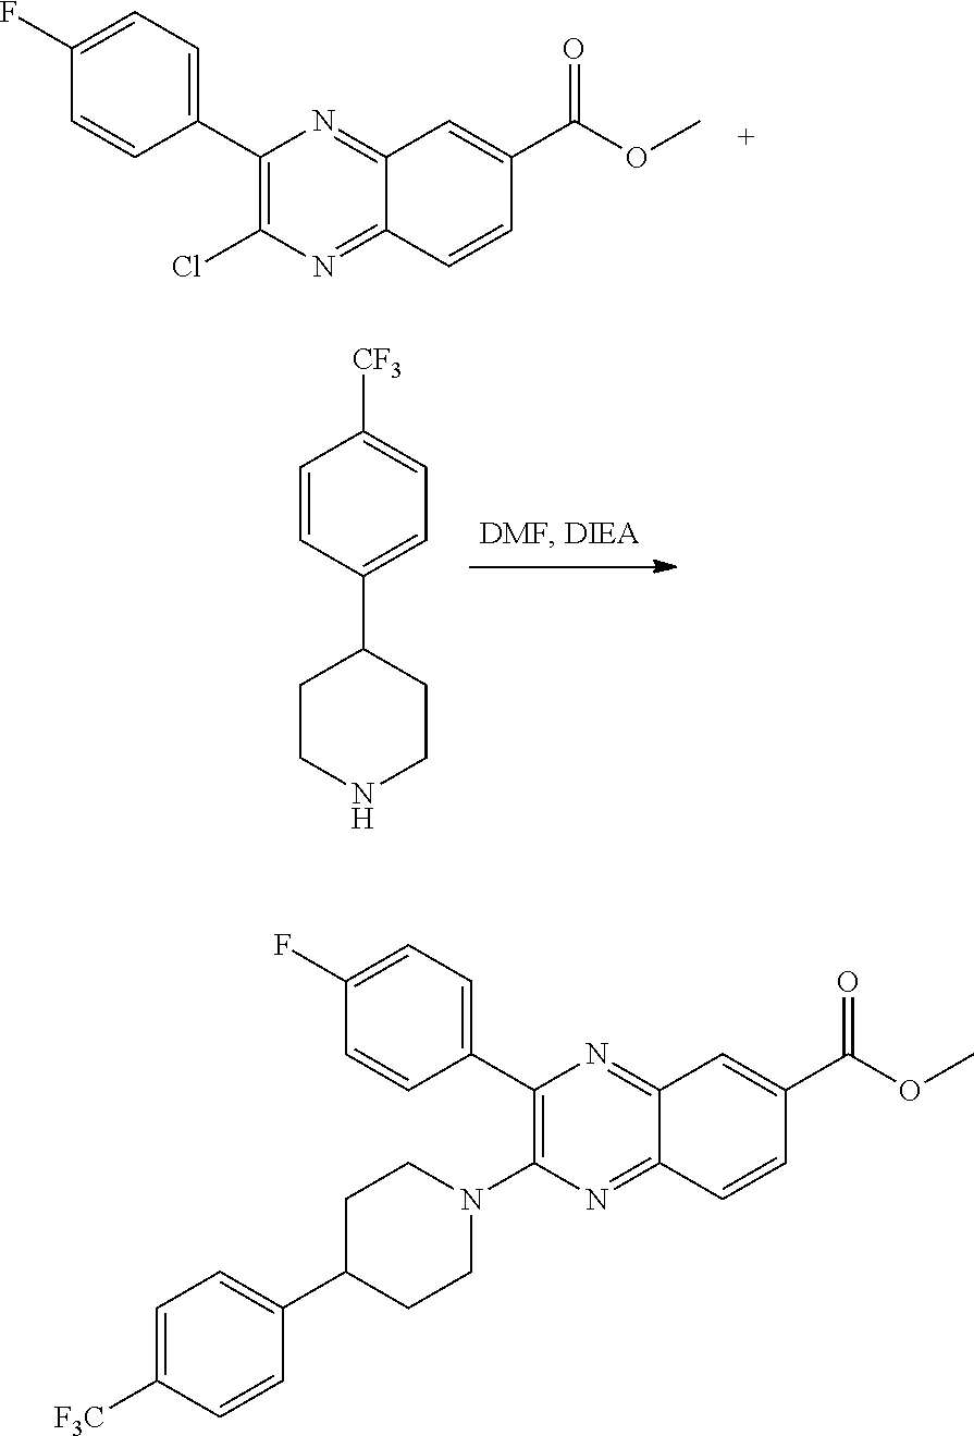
C1(C2=CC=C(F)C=C2)=C(Cl)N=C2C(=N1)C=C(C(OC)=O)C=C2.C1=CC(C2CCNCC2)=CC=C1[CF3].C1(C2=CC=C(F)C=C2)=C(N2CCC(C3=CC=C([F3C])C=C3)CC2)N=C2C(=N1)C=C(C(OC)=O)C=C2
